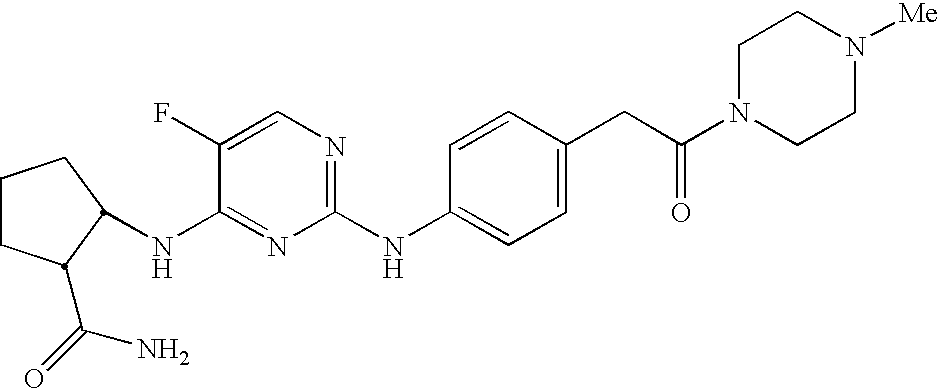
C1CC(C(=O)N)C(NC2=NC(NC3=CC=C(CC(=O)N4CCN([Me])CC4)C=C3)=NC=C2F)C1
